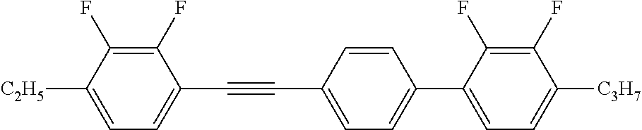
C1(F)=C(F)C([C2H5])=CC=C1C#CC1=CC=C(C2=CC=C([C3H7])C(F)=C2F)C=C1
